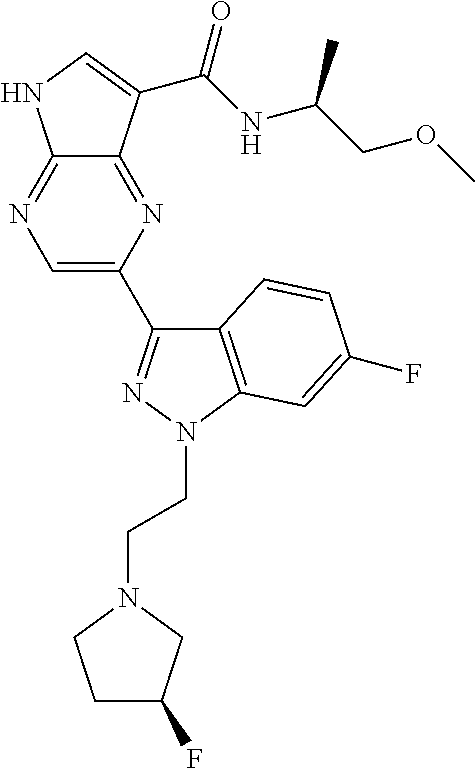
C12=NC=C(C3=NN(CCN4CC(F)CC4)C4=C3C=CC(F)=C4)N=C1C(C(NC(COC)C)=O)=CN2
